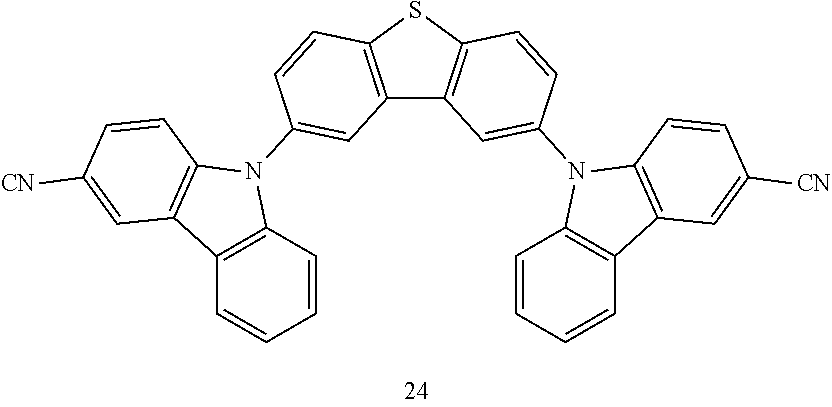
C12=C(SC3=C1C=C(N1C4=C(C=CC=C4)C4=C1C=CC([CN])=C4)C=C3)C=CC(N1C3=C(C=CC=C3)C3=C1C=CC([CN])=C3)=C2
